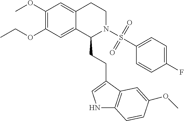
C(OC1=C(OC)C=C2C(=C1)C(CCC1=CNC3=C1C=C(OC)C=C3)N(S(C1=CC=C(F)C=C1)(=O)=O)CC2)C
